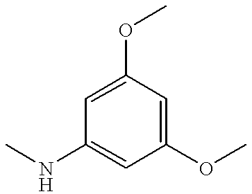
C1(OC)=CC(OC)=CC(NC)=C1
